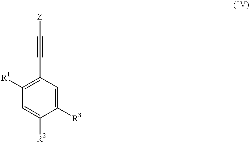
C1([R3])=CC(C#C[Z])=C([R1])C=C1[R2]
